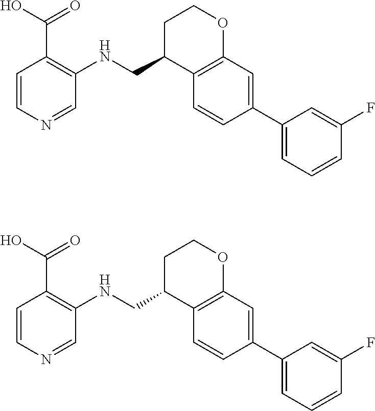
C1=CN=CC(NCC2C3=C(OCC2)C=C(C2=CC=CC(F)=C2)C=C3)=C1C(O)=O.C1=CN=CC(NCC2C3=C(OCC2)C=C(C2=CC=CC(F)=C2)C=C3)=C1C(O)=O
